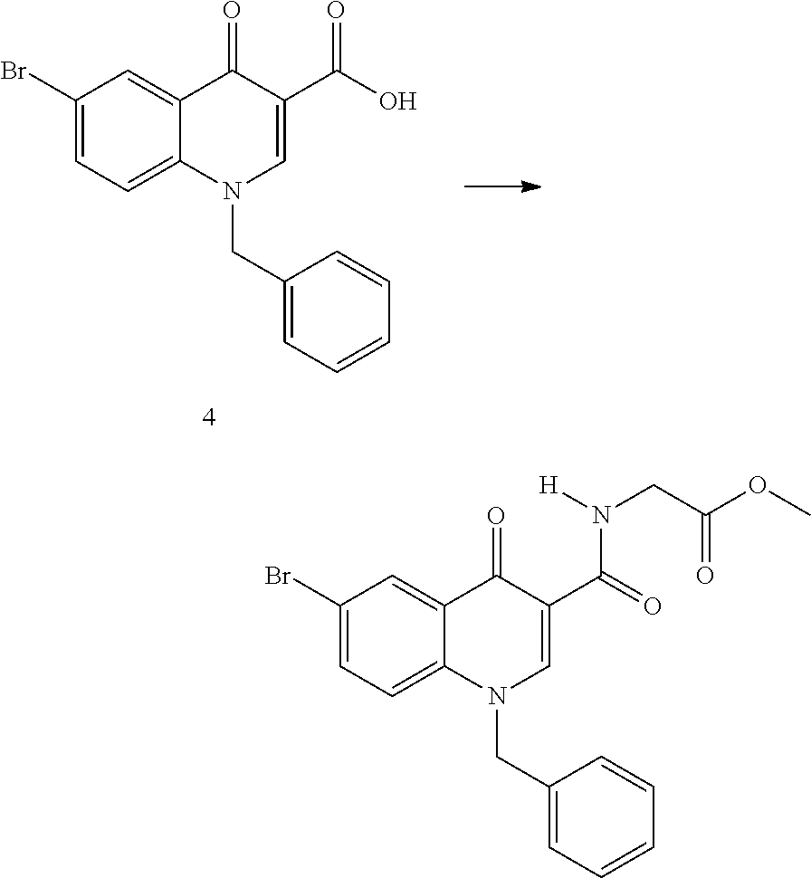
C1(Br)=CC=C2C(=C1)C(=O)C(C(=O)N(CC(OC)=O)[H])=CN2CC1=CC=CC=C1.C1(Br)=CC=C2C(=C1)C(=O)C(C(O)=O)=CN2CC1=CC=CC=C1
